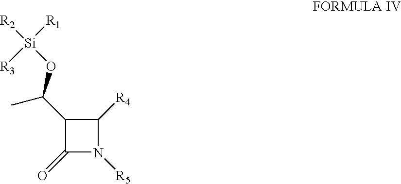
C1(C(C)O[Si]([R1])([R3])[R2])C(=O)N([R5])C1[R4]
